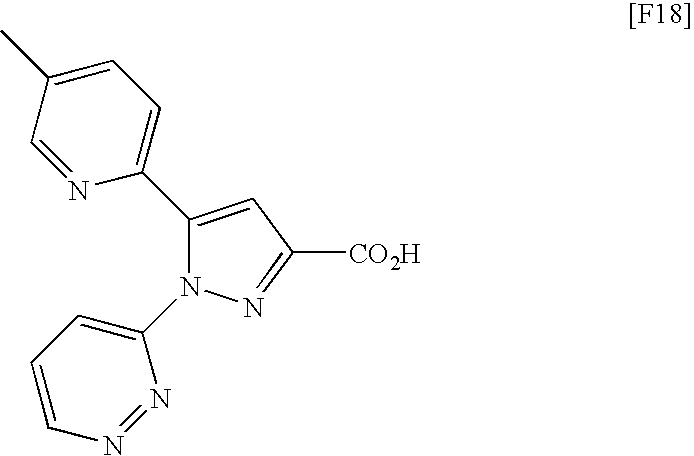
C1(C2=CC=C(C)C=N2)=CC([CO2H])=NN1C1=CC=CN=N1
